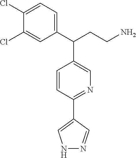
C1=CC(C2=CNN=C2)=NC=C1C(C1=CC=C(Cl)C(Cl)=C1)CCN
